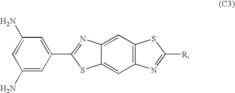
C1(N)=CC(C2=NC3=CC4=C(C=C3S2)N=C([R])S4)=CC(N)=C1
